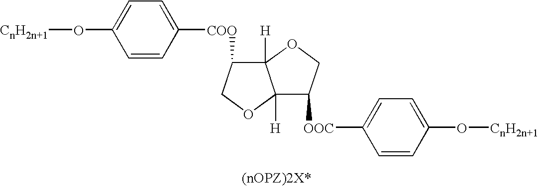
C1(O[CnH2n+1])=CC=C([COO]C2COC3([H])C2([H])OCC3[OOC]C2=CC=C(O[CnH2n+1])C=C2)C=C1
